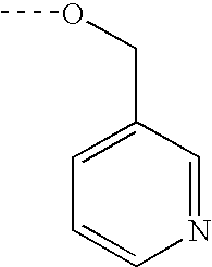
C1=C(COC)C=NC=C1
